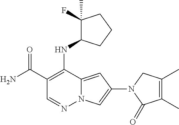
O=C(C1=C(NC2C(F)(C)CCC2)C2=CC(N3C(=O)C(C)=C(C)C3)=CN2N=C1)N
